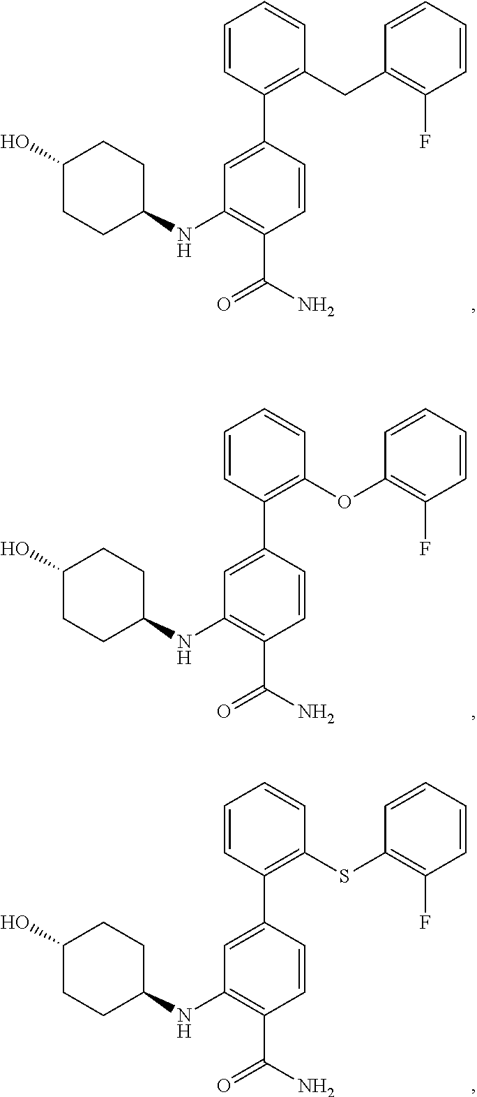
C1=C(C2=C(CC3=C(F)C=CC=C3)C=CC=C2)C=CC(C(N)=O)=C1NC1CCC(O)CC1.C1=C(C2=C(OC3=C(F)C=CC=C3)C=CC=C2)C=CC(C(N)=O)=C1NC1CCC(O)CC1.C1=C(C2=C(SC3=C(F)C=CC=C3)C=CC=C2)C=CC(C(N)=O)=C1NC1CCC(O)CC1
